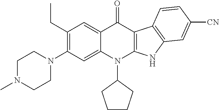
C1(CC)=C(N2CCN(C)CC2)C=C2C(=C1)C(=O)C1=C(N2C2CCCC2)NC2=C1C=CC([CN])=C2
